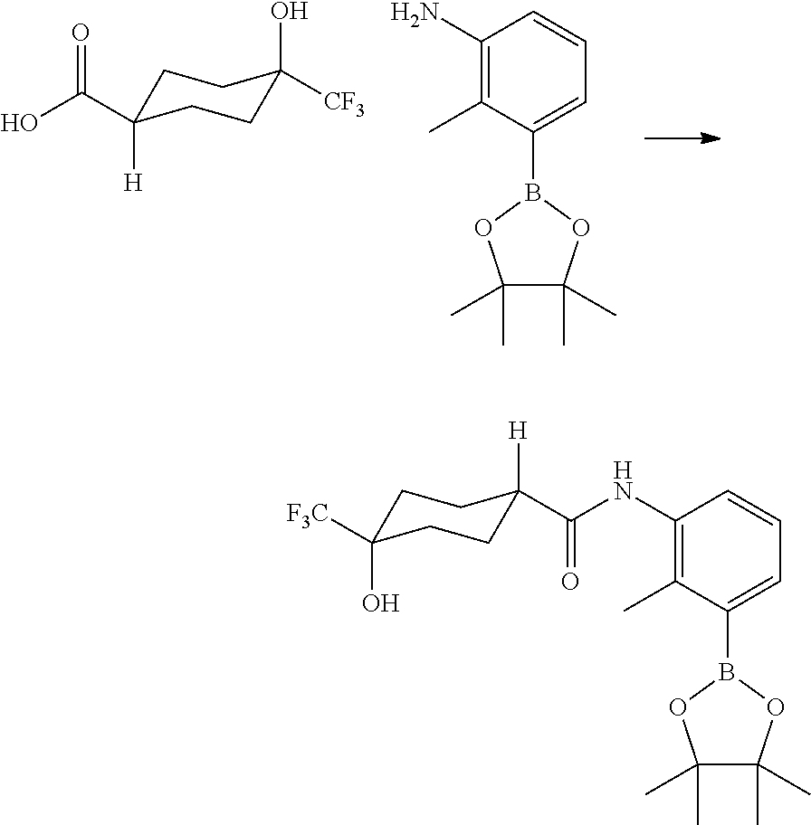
C1C([H])(C(O)=O)CCC(O)([CF3])C1.C1(N)=C(C)C(B2OC(C)(C)C(C)(C)O2)=CC=C1.C1C(O)([F3C])CCC([H])(C(NC2=C(C)C(B3OC(C)(C)C(C)(C)O3)=CC=C2)=O)C1
